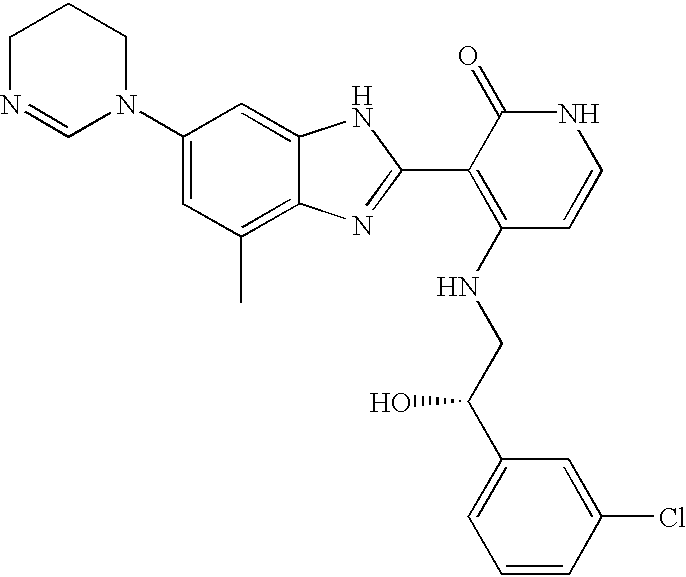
C1(N2CCCN=C2)=CC(C)=C2C(=C1)NC(C1=C(NCC(C3=CC=CC(Cl)=C3)O)C=CNC1=O)=N2
